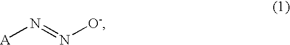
[A]N=N[O-]
